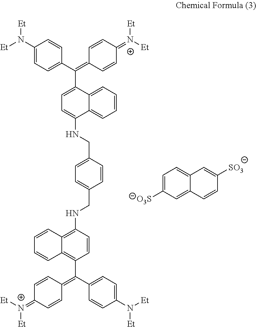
C1=CC(=C(C2=CC=C(N([Et])[Et])C=C2)C2=C3C(=C(NCC4=CC=C(CNC5=CC=C(C(=C6C=CC(=[N+]([Et])[Et])C=C6)C6=CC=C(N([Et])[Et])C=C6)C6=CC=CC=C56)C=C4)C=C2)C=CC=C3)C=CC1=[N+]([Et])[Et].C1=C([O3S])C=C2C(=C1)C=C([SO3])C=C2
